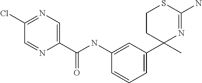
C1(C2(C)N=C(N)SCC2)=CC=CC(NC(C2=CN=C(Cl)C=N2)=O)=C1
